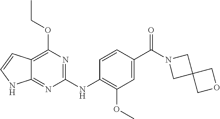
C1(NC2=C(OC)C=C(C(N3CC4(C3)COC4)=O)C=C2)=NC(OCC)=C2C(=N1)NC=C2
